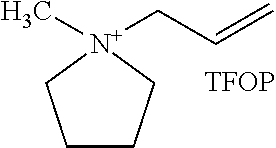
C1CC[N+](CC=C)(C)C1.[TFOP]
